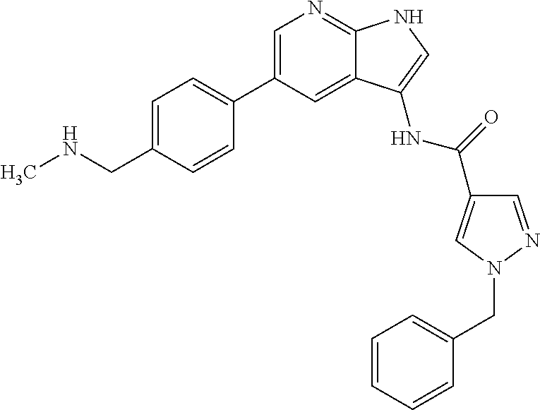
C1=C(C2=CC=C(CNC)C=C2)C=C2C(=N1)NC=C2NC(=O)C1=CN(CC2=CC=CC=C2)N=C1
